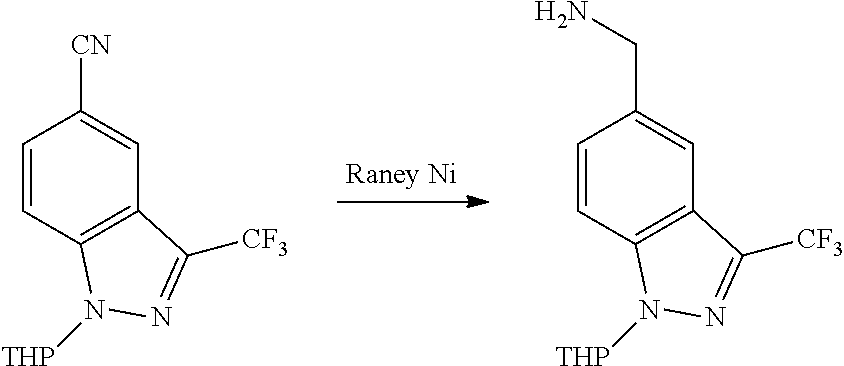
C1([CN])=CC2=C(C=C1)N([THP])N=C2[CF3].C1(CN)=CC2=C(C=C1)N([THP])N=C2[CF3]
